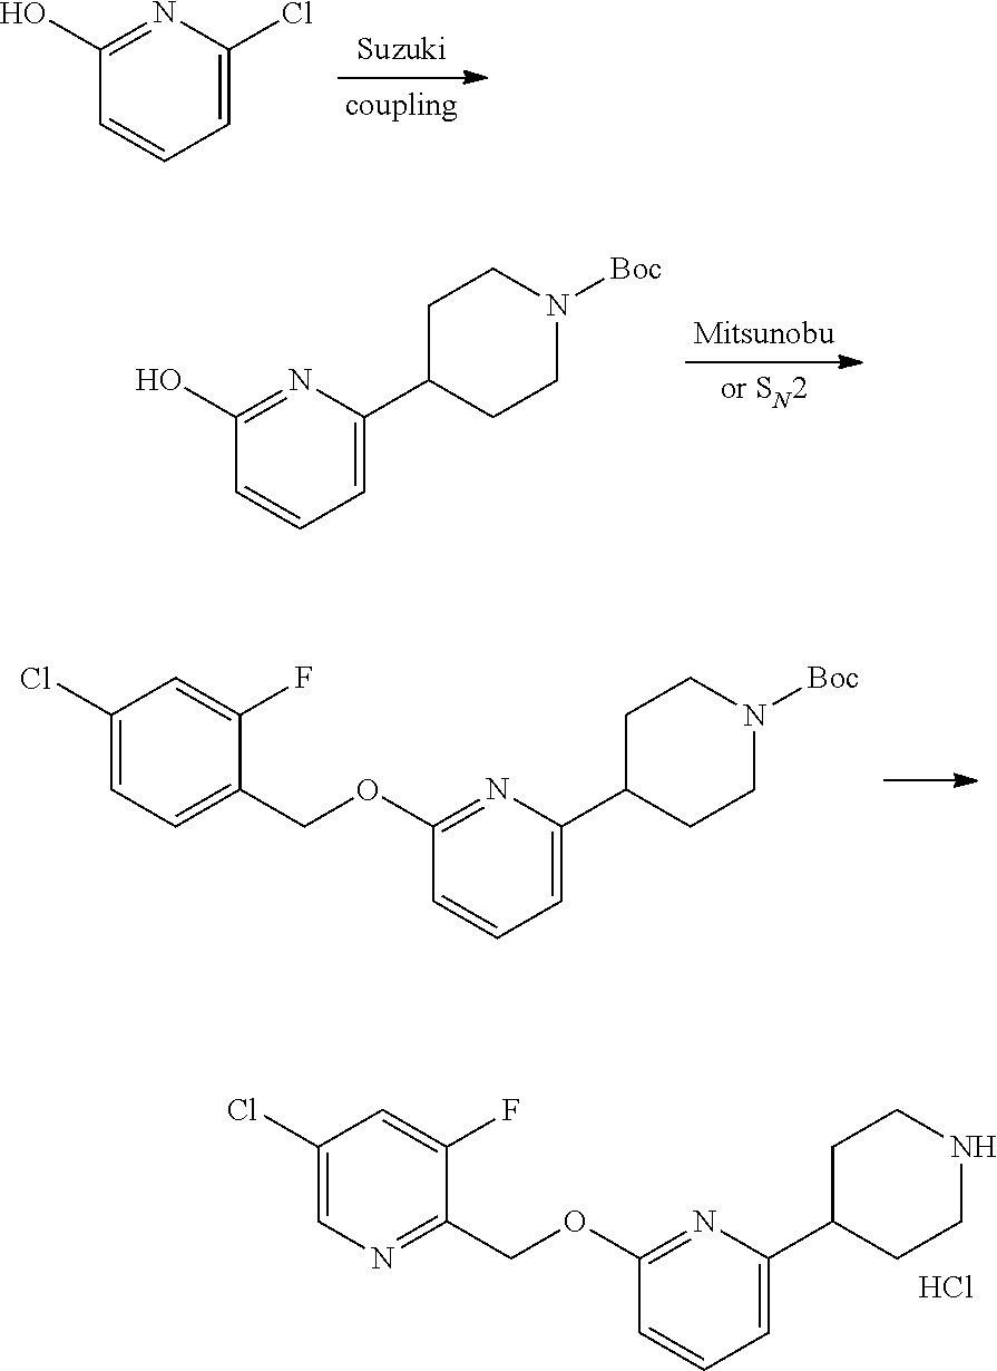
C1(OCC2=CC=C(Cl)C=C2F)=NC(C2CCN([Boc])CC2)=CC=C1.C1(OCC2=NC=C(Cl)C=C2F)=NC(C2CCNCC2)=CC=C1.Cl.C1(O)=NC(Cl)=CC=C1.C1(O)=NC(C2CCN([Boc])CC2)=CC=C1
